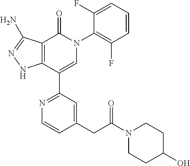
C12=C(C(C3=NC=CC(CC(N4CCC(O)CC4)=O)=C3)=CN(C3=C(F)C=CC=C3F)C1=O)NN=C2N
